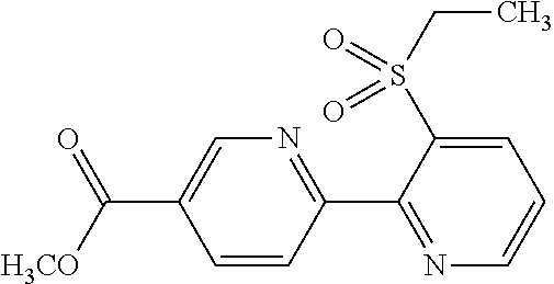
C1=CC(C2=NC=CC=C2S(CC)(=O)=O)=NC=C1C(=O)[H3CO]
